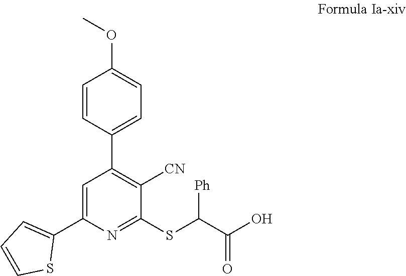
C1(SC(C(O)=O)[Ph])=NC(C2=CC=CS2)=CC(C2=CC=C(OC)C=C2)=C1[CN]
